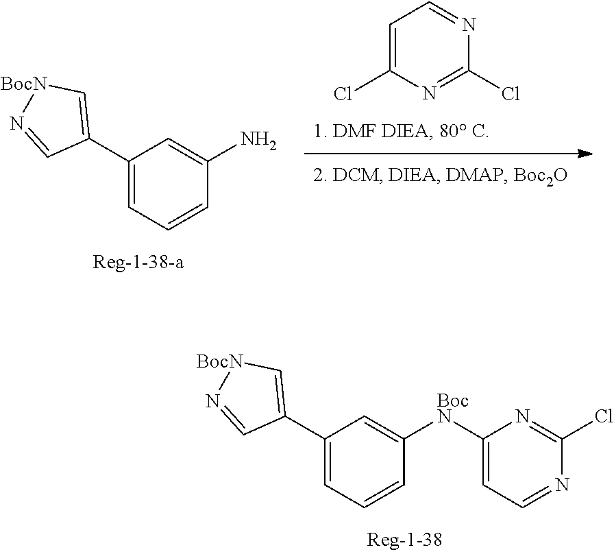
C1(C2=C[BocN]N=C2)=CC=CC([BocN]C2=CC=NC(Cl)=N2)=C1.C1=C(Cl)N=C(Cl)N=C1.C1(C2=C[BocN]N=C2)=CC=CC(N)=C1
